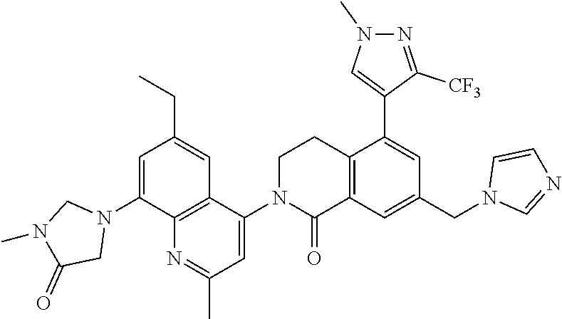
N1(C)C(=O)CN(C2=CC(CC)=CC3=C2N=C(C)C=C3N2C(=O)C3=C(CC2)C(C2=CN(C)N=C2[CF3])=CC(CN2C=NC=C2)=C3)C1
